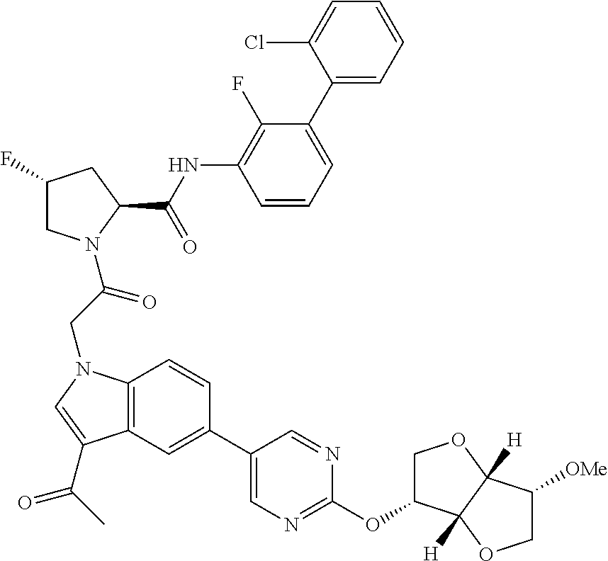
C1(C2=CC=CC(NC(C3CC(F)CN3C(CN3C4=C(C(C(C)=O)=C3)C=C(C3=CN=C(OC5COC6([H])C5([H])OCC6[OMe])N=C3)C=C4)=O)=O)=C2F)=CC=CC=C1Cl
